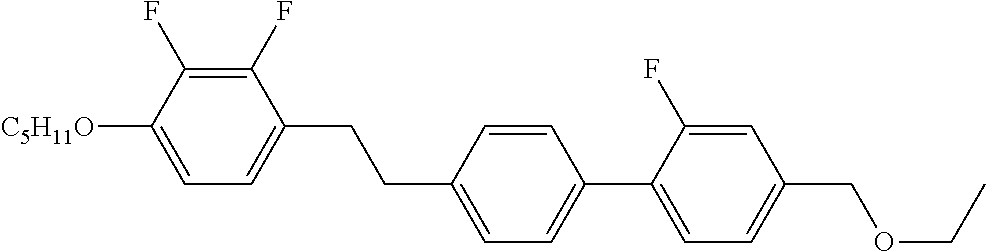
C1(F)=C(F)C([C5H11O])=CC=C1CCC1=CC=C(C2=CC=C(COCC)C=C2F)C=C1
